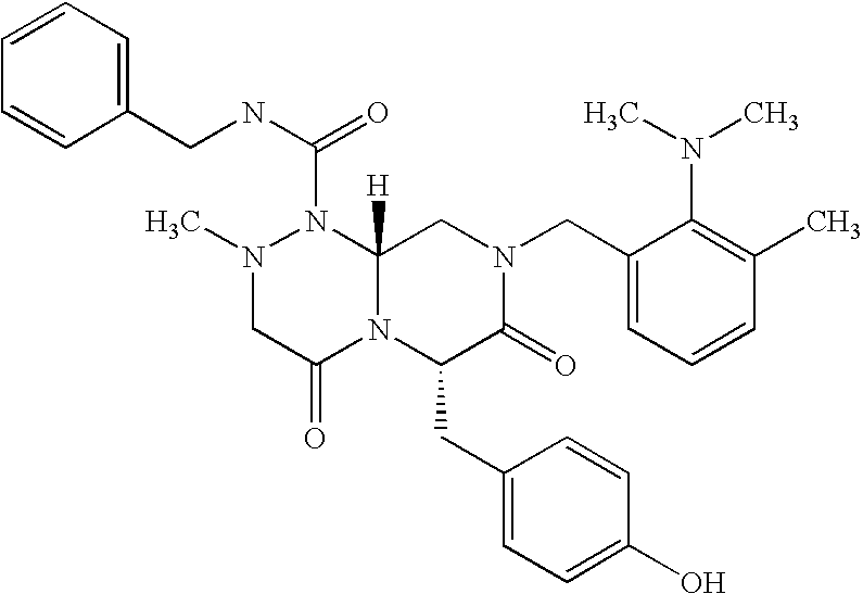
C1=CC=CC(CNC(N2N(C)CC(=O)N3C2([H])CN(CC2=CC=CC(C)=C2N(C)C)C(=O)C3CC2=CC=C(O)C=C2)=O)=C1
